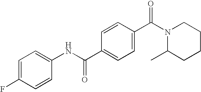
C1=C(F)C=CC(NC(C2=CC=C(C(N3C(C)CCCC3)=O)C=C2)=O)=C1
